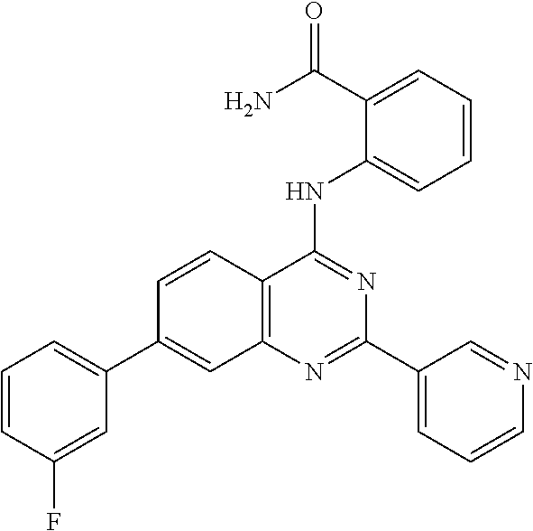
C12=C(N=C(C3=CC=CN=C3)N=C1NC1=CC=CC=C1C(N)=O)C=C(C1=CC=CC(F)=C1)C=C2
